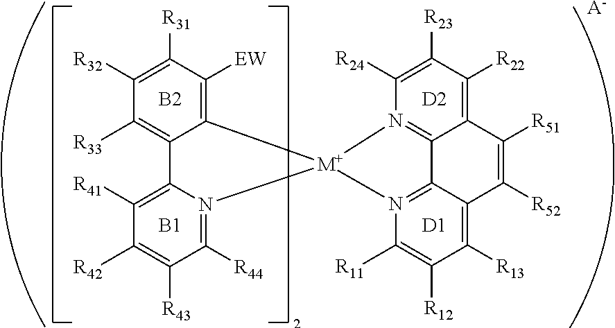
C12=C([EW])C([R31])=C([R32])C([R33])=C1C1=C([R41])C([R42])=C([R43])C([R44])=N1[M+]21N2=C3C(=C([R22])C([R23])=C2[R24])C([R51])=C([R52])C2=C([R13])C([R12])=C([R11])N1=C32.[B2].[B1].[D2].[D1].[A-]
